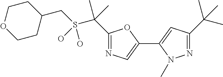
C1(CS(C(C)(C)C2=NC=C(C3=CC(C(C)(C)C)=NN3C)O2)(O)O)CCOCC1
